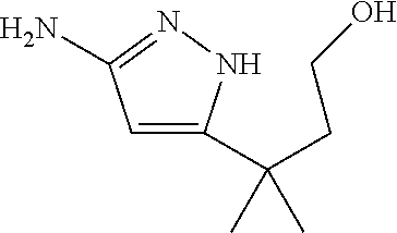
C1=C(C(CCO)(C)C)NN=C1N
